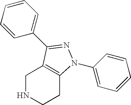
C1NCCC2=C1C(C1=CC=CC=C1)=NN2C1=CC=CC=C1
